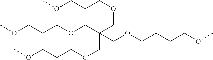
COCCCCOCC(COCCCOC)(COCCCOC)COCCCOC
